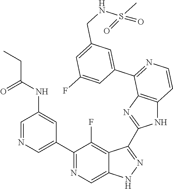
C1=NC=C(C2=NC=C3C(=C2F)C(C2=NC4=C(N2)C=CN=C4C2=CC(CNS(C)(=O)=O)=CC(F)=C2)=NN3)C=C1NC(CC)=O
